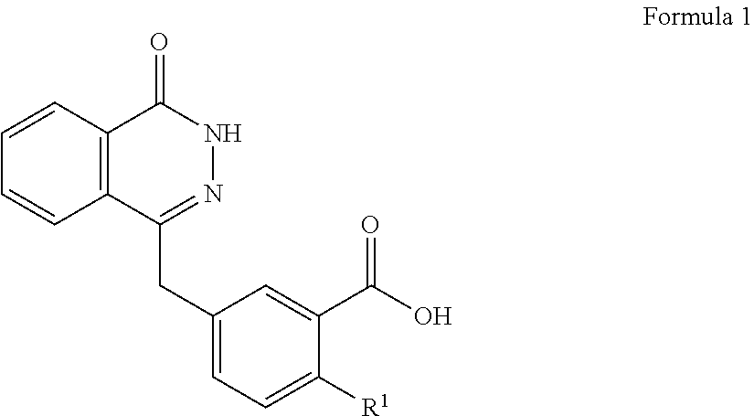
C12=C(C(CC3=CC=C([R1])C(C(O)=O)=C3)=NNC1=O)C=CC=C2
